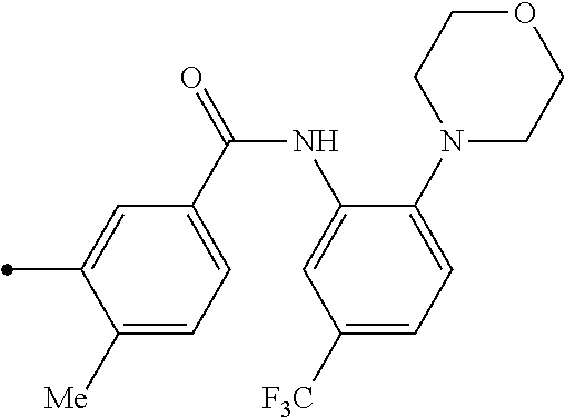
C1([Me])=CC=C(C(=O)NC2=CC([F3C])=CC=C2N2CCOCC2)C=C1C
